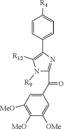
C1=CC(C2=C([R12])N([R9])C(C(=O)C3=CC([MeO])=C([MeO])C([OMe])=C3)=N2)=CC=C1[R4]
